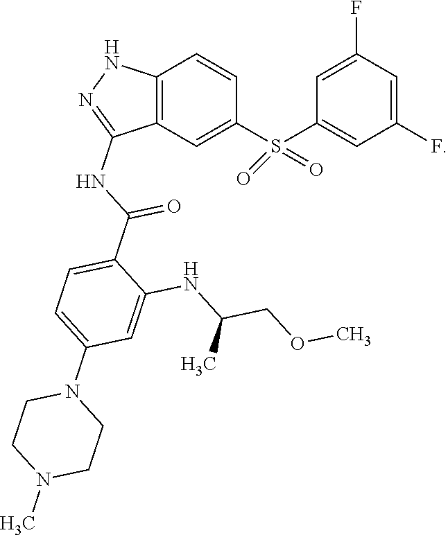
C12=C(C=C(S(C3=CC(F)=CC(F)=C3)(=O)=O)C=C1)C(NC(C1=CC=C(N3CCN(C)CC3)C=C1NC(COC)C)=O)=NN2
